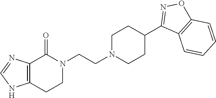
N1(CCN2CCC(C3=NOC4=C3C=CC=C4)CC2)C(=O)C2=C(CC1)NC=N2
